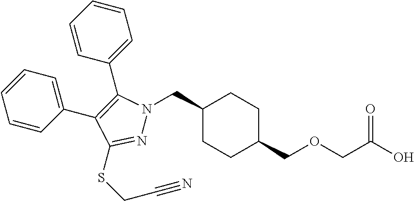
C1(CN2N=C(SCC#N)C(C3=CC=CC=C3)=C2C2=CC=CC=C2)CCC(COCC(O)=O)CC1
